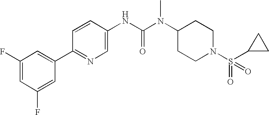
C1(F)=CC(F)=CC(C2=NC=C(NC(N(C3CCN(S(=O)(C4CC4)=O)CC3)C)=O)C=C2)=C1
